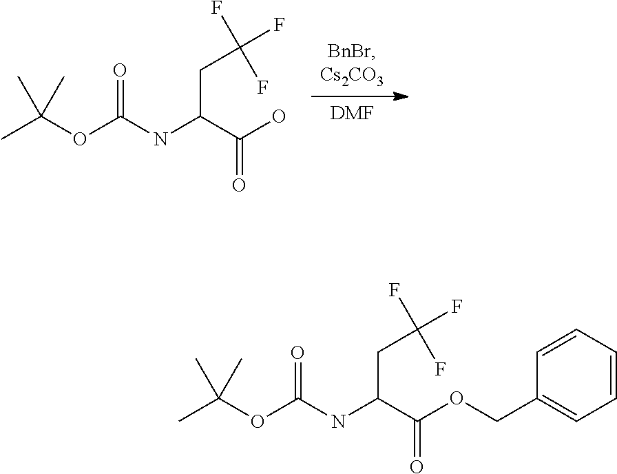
[DMF].CC(OC(NC(C(O)=O)CC(F)(F)F)=O)(C)C.CC(OC(NC(C(OCC1=CC=CC=C1)=O)CC(F)(F)F)=O)(C)C
